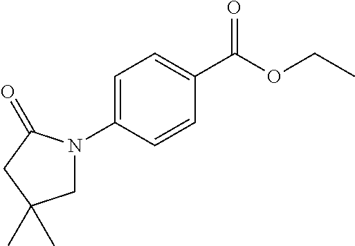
C1N(C2=CC=C(C(OCC)=O)C=C2)C(=O)CC1(C)C
